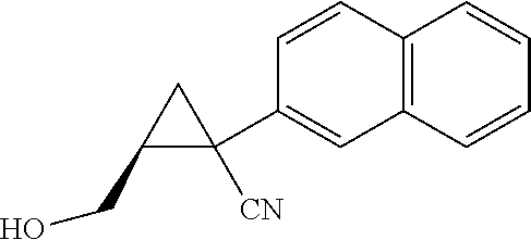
C1(CO)C([CN])(C2=CC3=C(C=C2)C=CC=C3)C1
